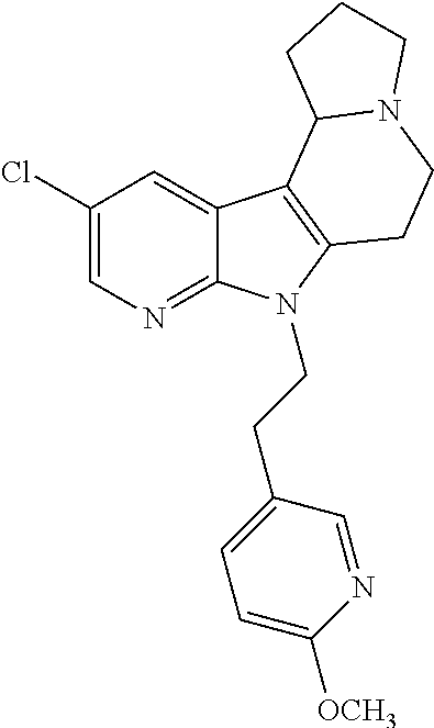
C1(Cl)=CN=C2C(=C1)C1=C(N2CCC2=CC=C([OCH3])N=C2)CCN2C1CCC2
